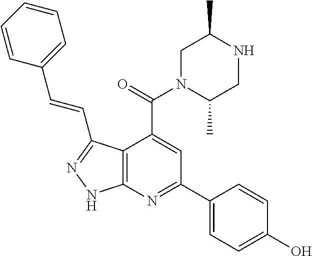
C1=CC=CC(C=CC2=NNC3=C2C(C(=O)N2C(C)CNC(C)C2)=CC(C2=CC=C(O)C=C2)=N3)=C1
